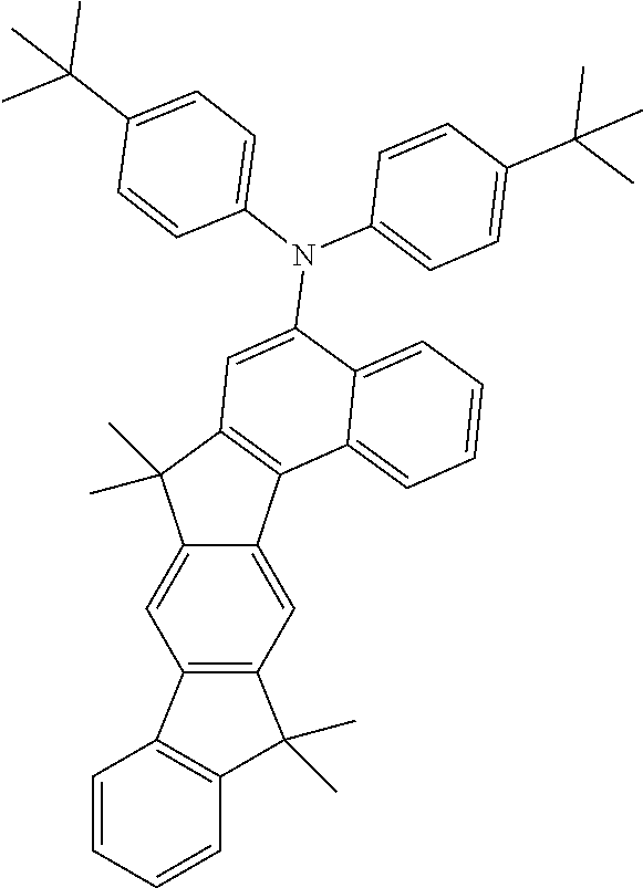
C12=C(C=CC=C1)C1=C(C=C3C(=C1)C(C)(C)C1=C3C3=CC=CC=C3C(N(C3=CC=C(C(C)(C)C)C=C3)C3=CC=C(C(C)(C)C)C=C3)=C1)C2(C)C
